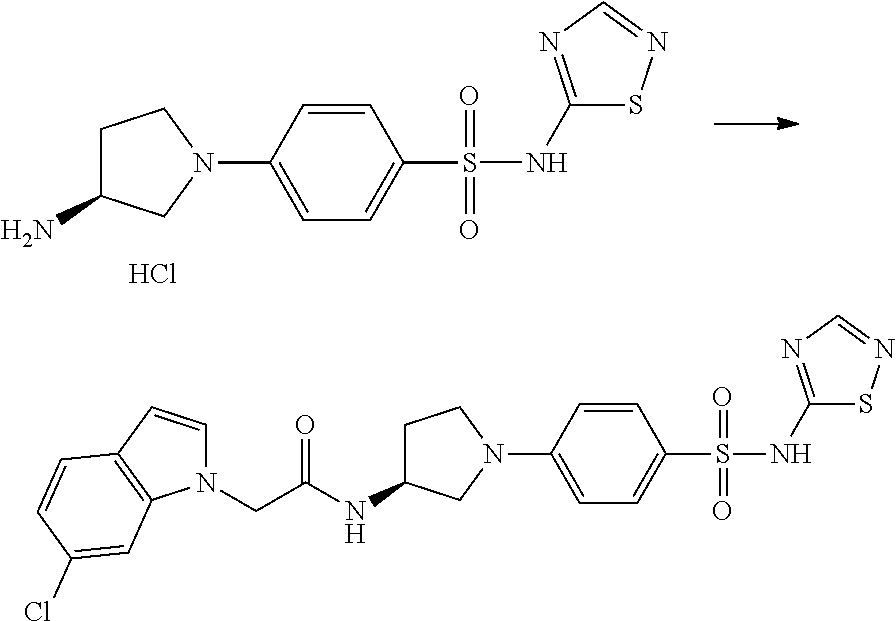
C1=CC(N2CCC(N)C2)=CC=C1S(NC1=NC=NS1)(=O)=O.Cl.C1=CC(N2CCC(NC(CN3C=CC4=C3C=C(Cl)C=C4)=O)C2)=CC=C1S(NC1=NC=NS1)(=O)=O
